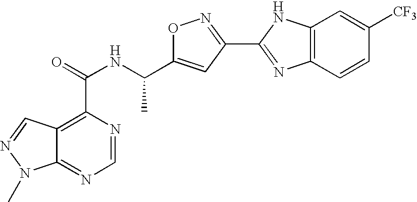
C12=NC=NC(C(NC(C3=CC(C4=NC5=C(N4)C=C([CF3])C=C5)=NO3)C)=O)=C1C=NN2C
